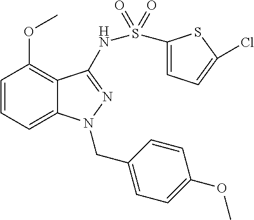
C1=CC=C2C(=C1OC)C(NS(=O)(C1=CC=C(Cl)S1)=O)=NN2CC1=CC=C(OC)C=C1
